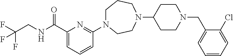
C1N(C2=NC(C(NCC(F)(F)F)=O)=CC=C2)CCN(C2CCN(CC3=CC=CC=C3Cl)CC2)CC1
